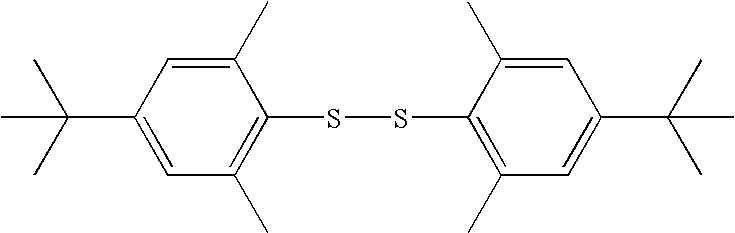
C1(C(C)(C)C)=CC(C)=C(SSC2=C(C)C=C(C(C)(C)C)C=C2C)C(C)=C1
